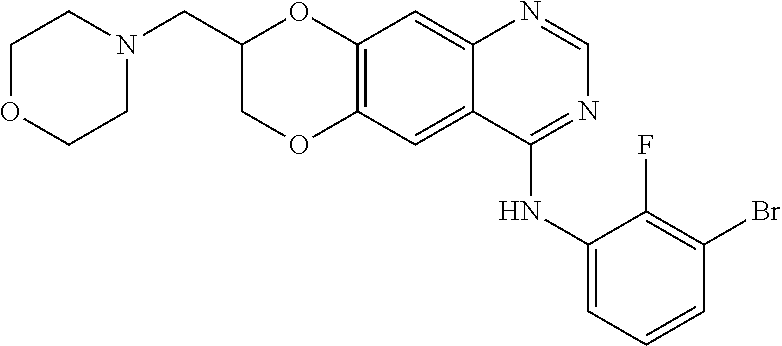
C12=C(C=C3C(=C1)N=CN=C3NC1=CC=CC(Br)=C1F)OCC(CN1CCOCC1)O2
